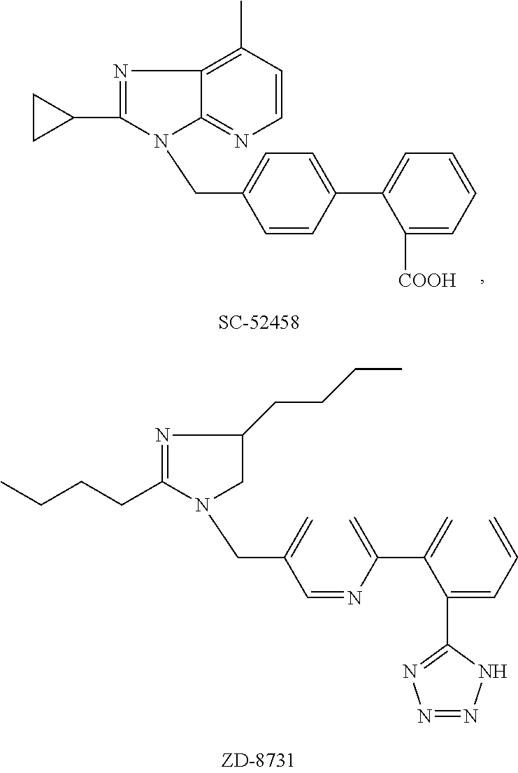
N1=C(C2CC2)N(CC2=CC=C(C3=CC=CC=C3[COOH])C=C2)C2=NC=CC(C)=C12.N1=C(CCCC)N(CC(C=NC(=C)C(C(=CC=C)C2=NN=NN2)=C)=C)CC1CCCC
